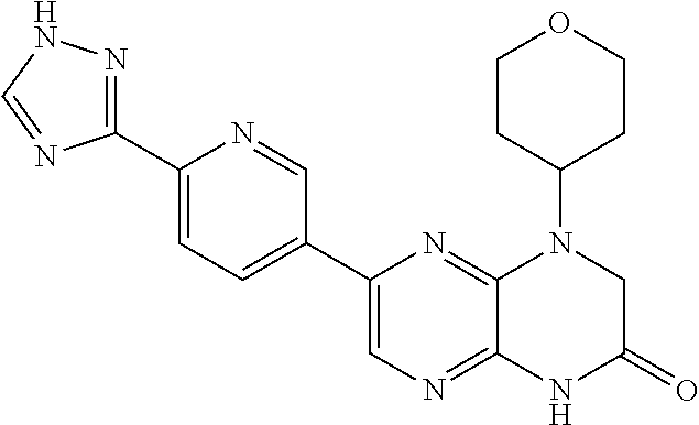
C12=NC=C(C3=CC=C(C4=NNC=N4)N=C3)N=C1N(C1CCOCC1)CC(=O)N2
